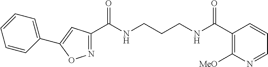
N1=C(C(NCCCNC(C2=C([MeO])N=CC=C2)=O)=O)C=C(C2=CC=CC=C2)O1
